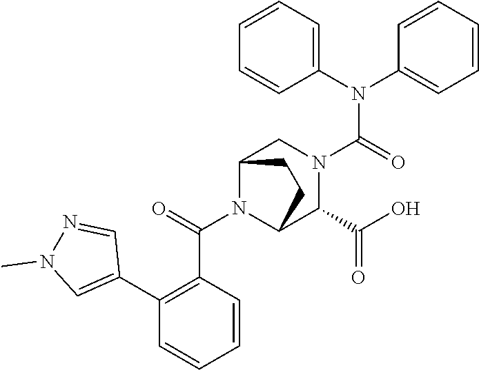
C(N1C2C(C(=O)O)N(C(N(C3=CC=CC=C3)C3=CC=CC=C3)=O)CC1CC2)(=O)C1=C(C2=CN(C)N=C2)C=CC=C1
